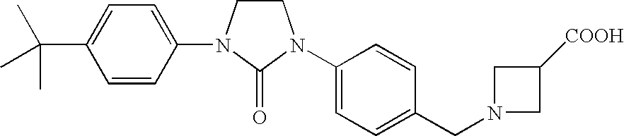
C1=C(C(C)(C)C)C=CC(N2CCN(C3=CC=C(CN4CC([COOH])C4)C=C3)C2=O)=C1
